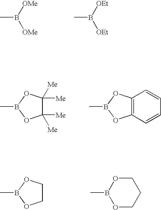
CB([OMe])[OMe].CB([OEt])[OEt].C1([Me])([Me])C([Me])([Me])OB(C)O1.C12=C(OB(C)O1)C=CC=C2.C1COB(C)O1.B1(C)OCCCO1
